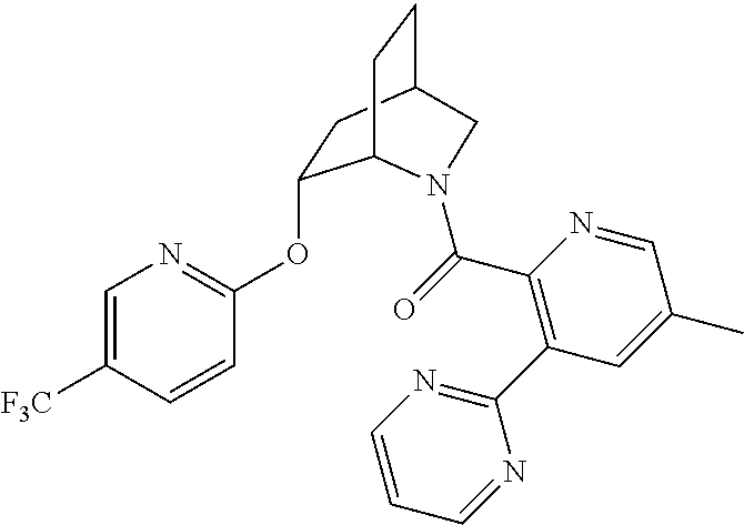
C1=C([F3C])C=CC(OC2CC3CCC2N(C(C2=C(C4=NC=CC=N4)C=C(C)C=N2)=O)C3)=N1
